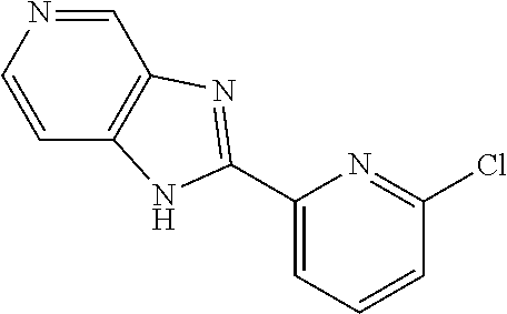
C1=NC=CC2=C1N=C(C1=CC=CC(Cl)=N1)N2
